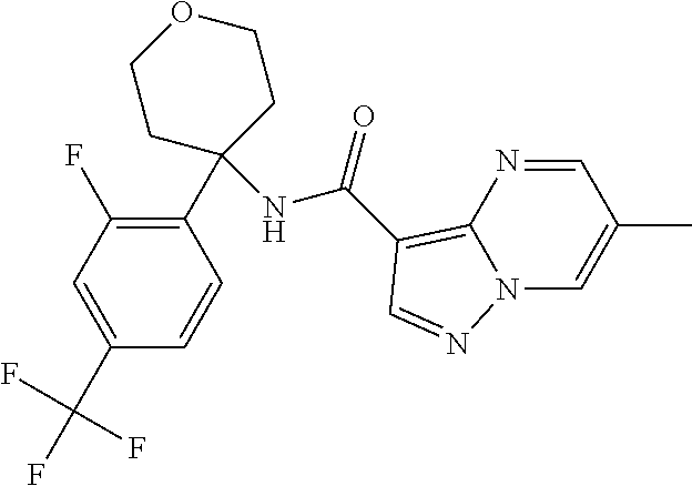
C1(C(F)(F)F)=CC(F)=C(C2(NC(=O)C3=C4N(C=C(C)C=N4)N=C3)CCOCC2)C=C1
